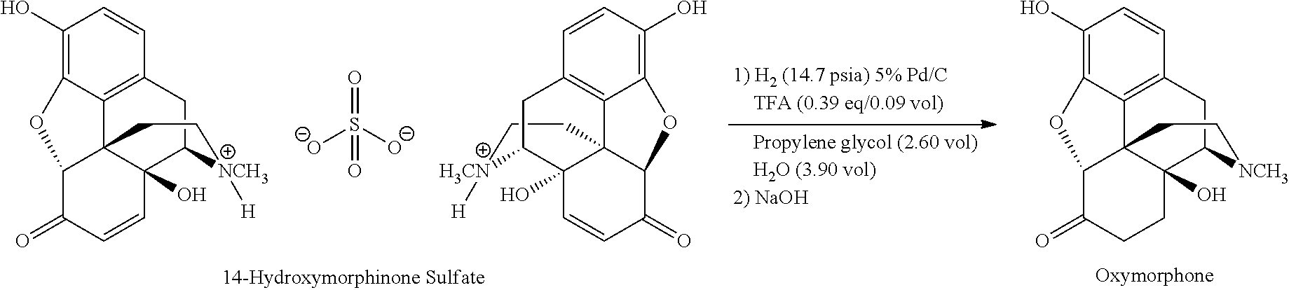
C1(O)=C2C3=C(C=C1)CC1C4(O)C3(C(C(=O)CC4)O2)CC[NCH3]1.C1(O)=C2C3=C(C=C1)CC1C4(O)C3(C(C(=O)C=C4)O2)CC[NCH3]1[H].O=S([O-])([O-])=O.C1(O)=C2C3=C(C=C1)CC1C4(O)C3(C(C(=O)C=C4)O2)CC[H3CN]1[H]
